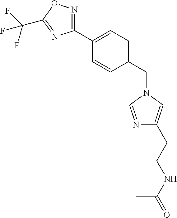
C1(C2=CC=C(CN3C=NC(CCNC(=O)C)=C3)C=C2)=NOC(C(F)(F)F)=N1
